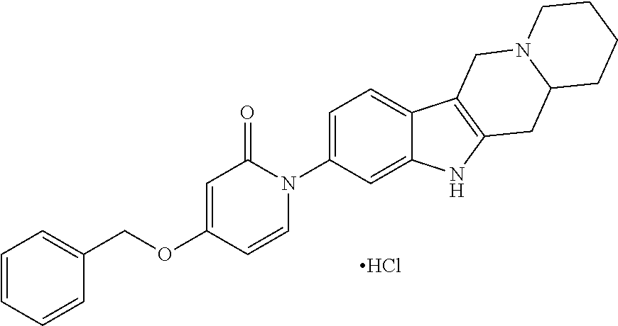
Cl.C1=CN(C2=CC=C3C(=C2)NC2=C3CN3C(C2)CCCC3)C(=O)C=C1OCC1=CC=CC=C1
